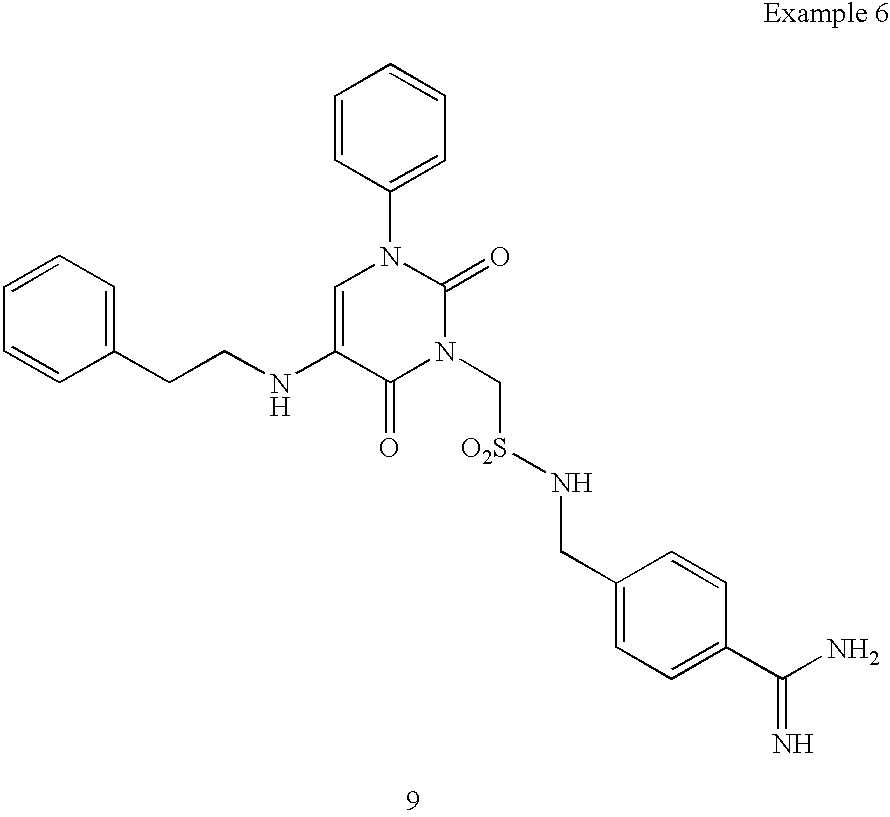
C(NC1=CN(C2=CC=CC=C2)C(=O)N(C[O2S]NCC2=CC=C(C(N)=N)C=C2)C1=O)CC1=CC=CC=C1
